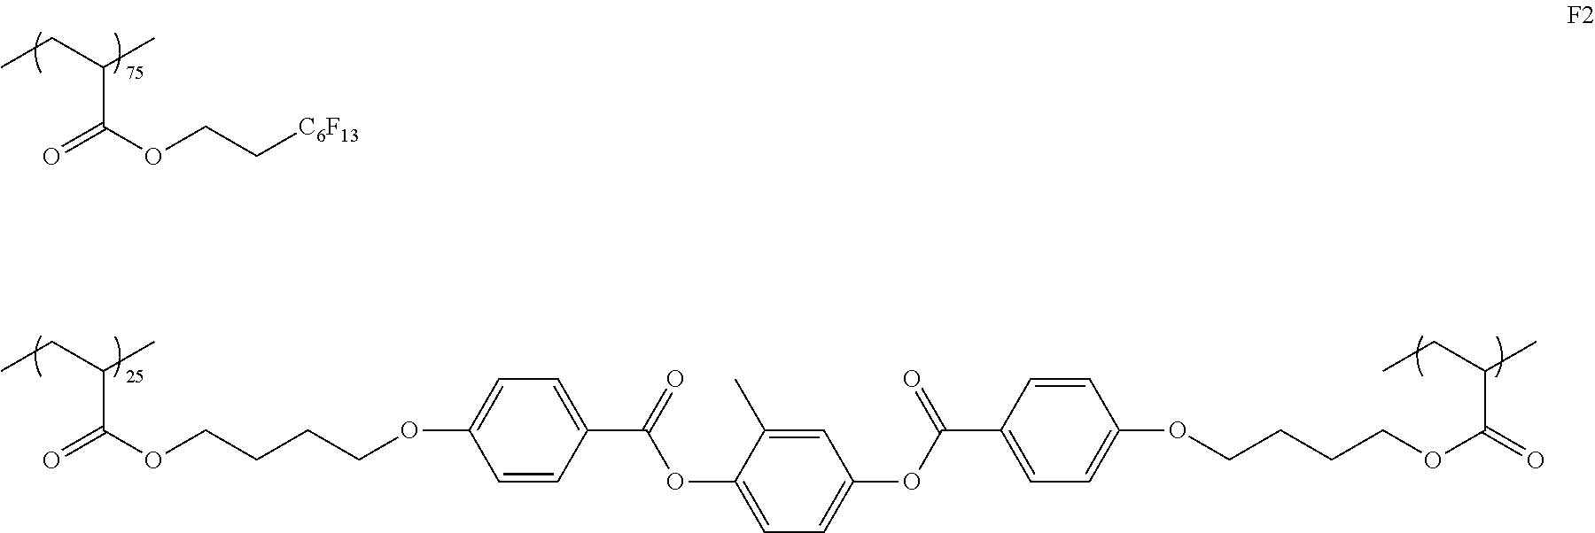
CCC(C(=O)OCC[C6F13])C.CCC(C(=O)OCCCCOC1=CC=C(C(OC2=CC=C(OC(=O)C3=CC=C(OCCCCOC(C(C)CC)=O)C=C3)C=C2C)=O)C=C1)C
